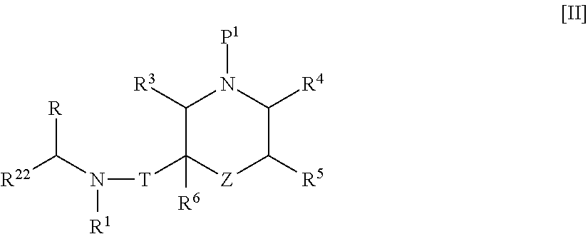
C1([R3])C([T]N(C([R])[R22])[R1])([R6])[Z]C([R5])C([R4])N1[P1]
